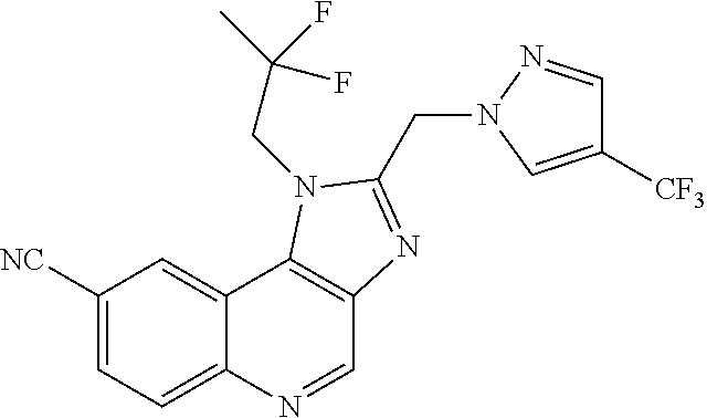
C1([NC])=CC=C2C(=C1)C1=C(C=N2)N=C(CN2N=CC([CF3])=C2)N1CC(C)(F)F
